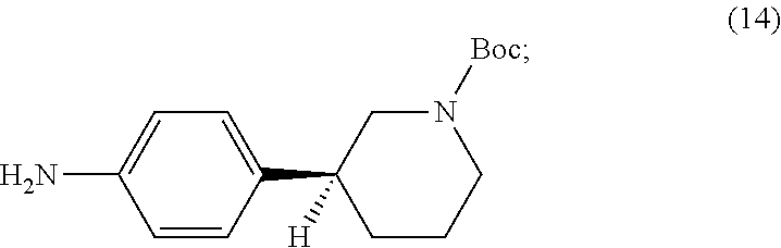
C1=C(C2([H])CCCN([Boc])C2)C=CC(N)=C1
